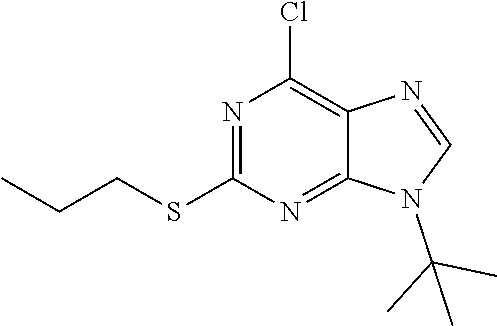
C1=NC2=C(Cl)N=C(SCCC)N=C2N1C(C)(C)C
